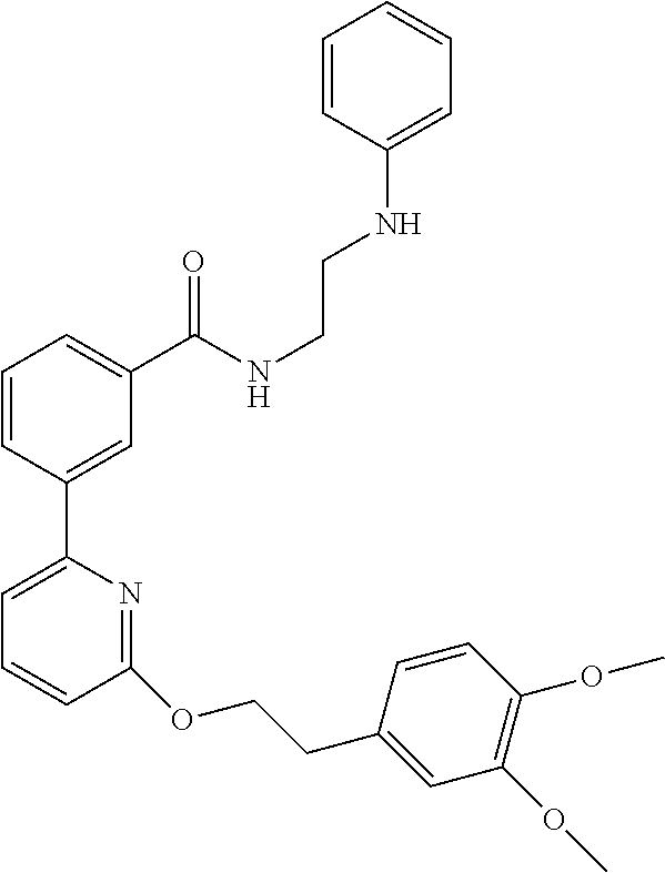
C1=CC(C2=CC=CC(OCCC3=CC(OC)=C(OC)C=C3)=N2)=CC(C(NCCNC2=CC=CC=C2)=O)=C1
